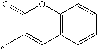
C12=C(C=CC=C1)C=C(C)C(=O)O2
